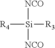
[R4][Si]([NCO])([R3])[NCO]
